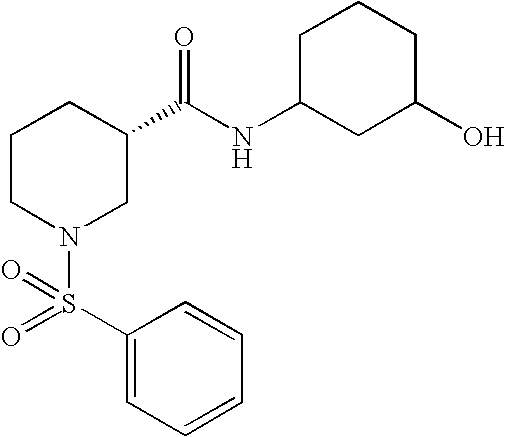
C1=CC(S(=O)(N2CC(C(NC3CC(O)CCC3)=O)CCC2)=O)=CC=C1
